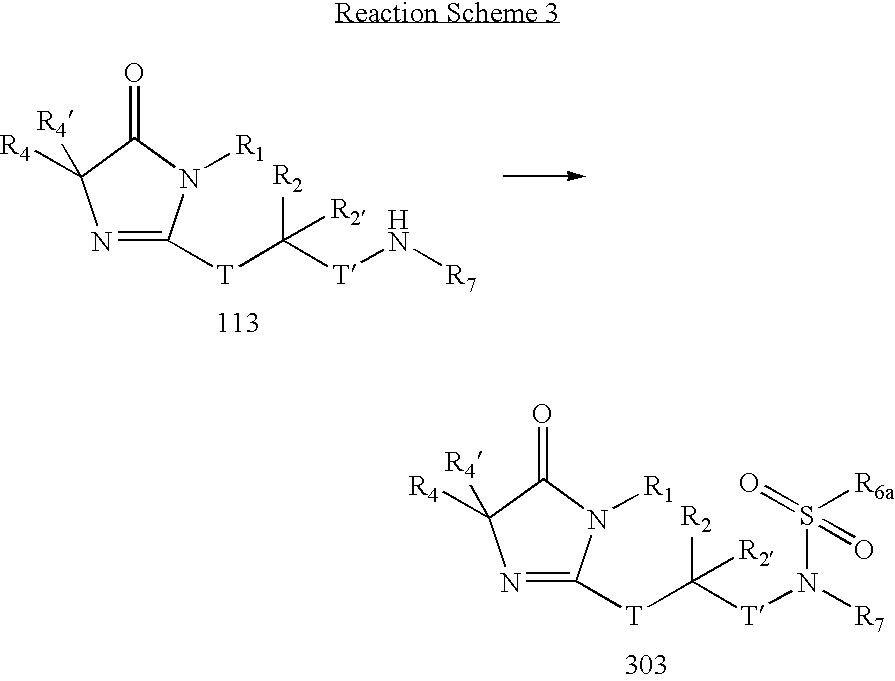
N1=C([T]C([T]N[R7])([R2])[R2])N([R1])C(=O)C1([R4])[R4].N1=C([T]C([T]N([R7])S([R6a])(=O)=O)([R2])[R2])N([R1])C(=O)C1([R4])[R4]
